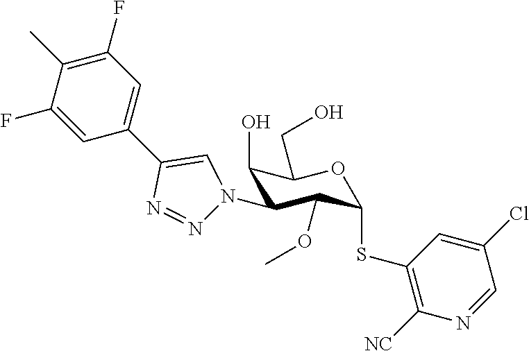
C1=C(F)C(C)=C(F)C=C1C1=CN(C2C(O)C(CO)OC(SC3=C([NC])N=CC(Cl)=C3)C2OC)N=N1
